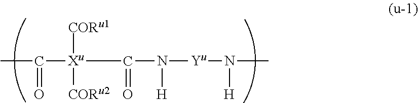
CC([Xu](C(N([Yu]N([H])C)[H])=O)([CORu1])[CORu2])=O
